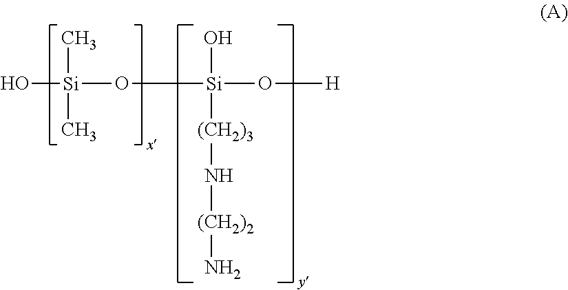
O[Si](C)(C)O[Si](O)(O[H])[(CH2)3]N[(CH2)2]N
